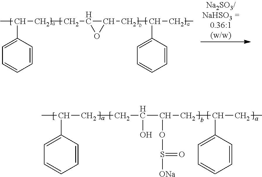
C1=C(C(C)CCC(C(CC(CC)C2=CC=CC=C2)OS(=O)[ONa])O)C=CC=C1.C1=C(C(C)CCC2C(CC(CC)C3=CC=CC=C3)O2)C=CC=C1
